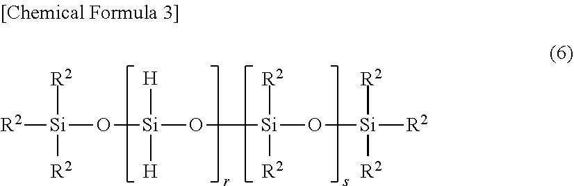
[R2][Si](O[Si](O[Si](O[Si]([R2])([R2])[R2])([R2])[R2])([H])[H])([R2])[R2]
